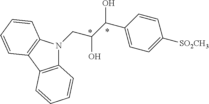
C12=C(C3=C(N1CC(C(C1=CC=C([SO2CH3])C=C1)O)O)C=CC=C3)C=CC=C2
